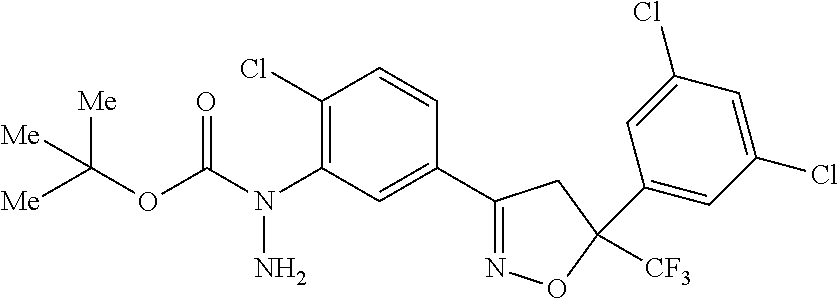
C1(Cl)=C(N(C(OC([Me])([Me])[Me])=O)N)C=C(C2=NOC(C3=CC(Cl)=CC(Cl)=C3)([CF3])C2)C=C1
